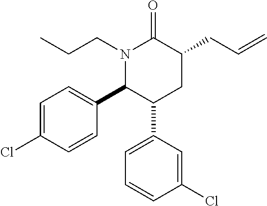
N1(CCC)C(C2=CC=C(Cl)C=C2)C(C2=CC=CC(Cl)=C2)CC(CC=C)C1=O
